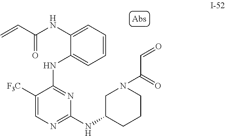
C1([F3C])=CN=C(NC2CCCN(C(=O)C=O)C2)N=C1NC1=CC=CC=C1NC(C=C)=O
